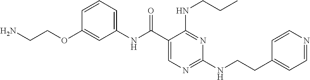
C1(NC(C2=CN=C(NCCC3=CC=NC=C3)N=C2NCCC)=O)=CC=CC(OCCN)=C1
